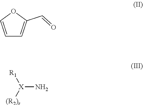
C1=COC(C=O)=C1.[X](N)([R1])[(R2)z]
